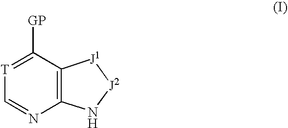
C12=C(C([GP])=[T]C=N1)[J1][J2]N2
